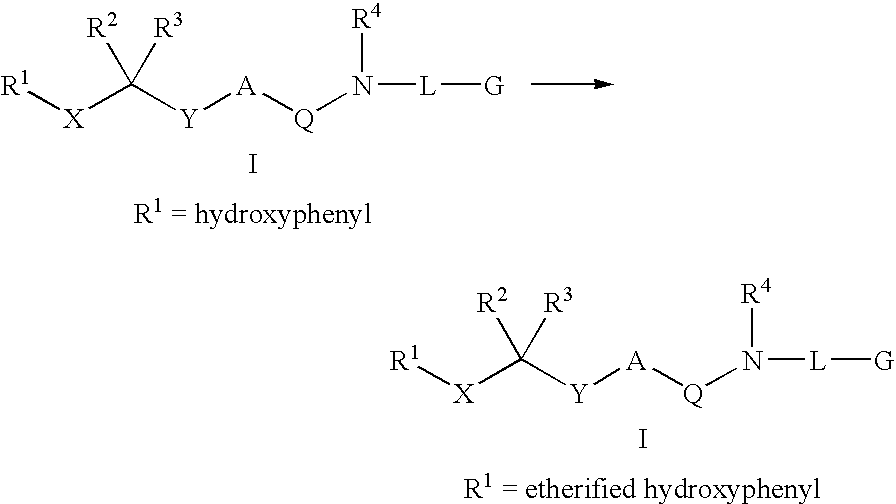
[R2]C([Y][A][Q]N([L][G])[R4])([X][R1])[R3].I.[R2]C([Y][A][Q]N([L][G])[R4])([X][R1])[R3].I
